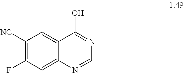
C1([NC])=C(F)C=C2C(=C1)C(O)=NC=N2
